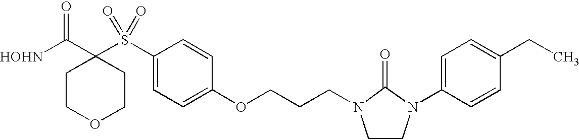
[HOHN]C(C1(S(C2=CC=C(OCCCN3CCN(C4=CC=C(CC)C=C4)C3=O)C=C2)(=O)=O)CCOCC1)=O
